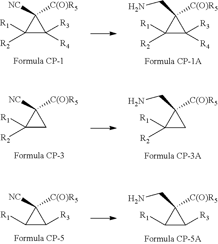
C1([R2])([R1])C([R4])([R3])C1([NC])[C(O)R5].C1([R2])([R1])C([R4])([R3])C1(CN)[C(O)R5].C1([R2])([R1])CC1([NC])[C(O)R5].C1([R2])([R1])CC1(CN)[C(O)R5].C1([R1])C([R3])C1([NC])[C(O)R5].C1([R1])C([R3])C1(CN)[C(O)R5]
